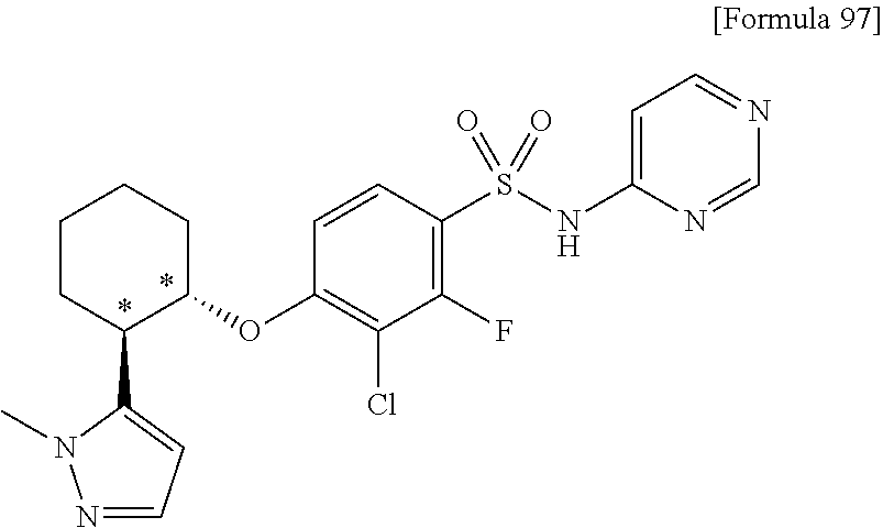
C1(S(NC2=CC=NC=N2)(=O)=O)=C(F)C(Cl)=C(OC2CCCCC2C2=CC=NN2C)C=C1
